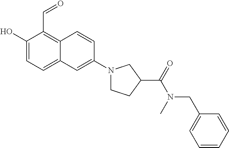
C1(O)=CC=C2C(=C1C=O)C=CC(N1CCC(C(N(CC3=CC=CC=C3)C)=O)C1)=C2
